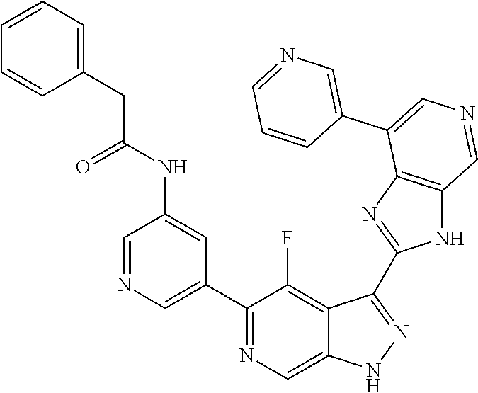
C1(C2=CN=CC(NC(CC3=CC=CC=C3)=O)=C2)=NC=C2C(=C1F)C(C1=NC3=C(N1)C=NC=C3C1=CN=CC=C1)=NN2
